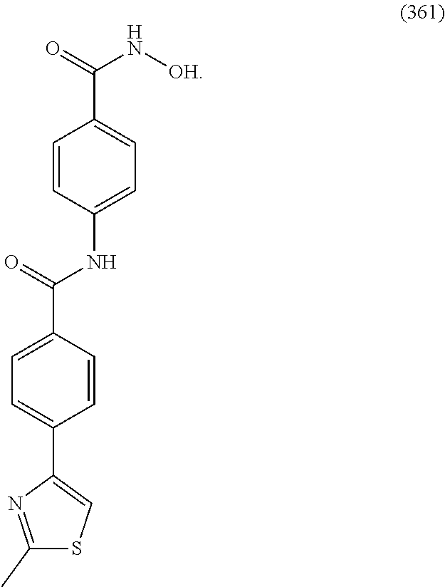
C1=CC(NC(C2=CC=C(C3=CSC(C)=N3)C=C2)=O)=CC=C1C(N[OH])=O
